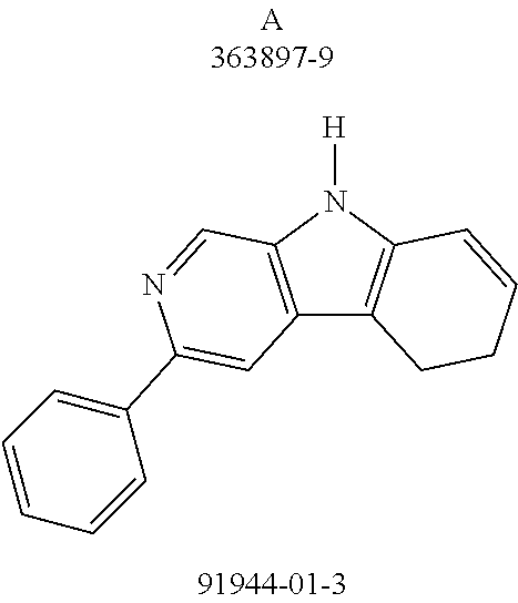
C12=C(N([H])C3=C1CCC=C3)C=NC(C1=CC=CC=C1)=C2
